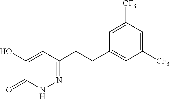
C(C1=CC([CF3])=CC([CF3])=C1)CC1=NNC(=O)C(O)=C1
